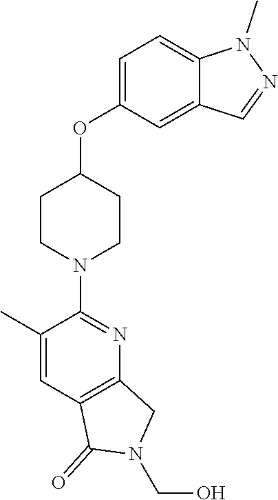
C1CN(C2=NC3=C(C=C2C)C(=O)N(CO)C3)CCC1OC1=CC=C2C(=C1)C=NN2C
